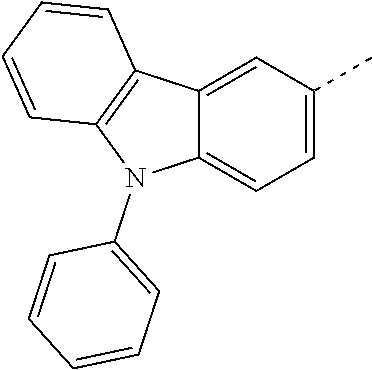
C1=C(C)C=C2C(=C1)N(C1=CC=CC=C1)C1=C2C=CC=C1
